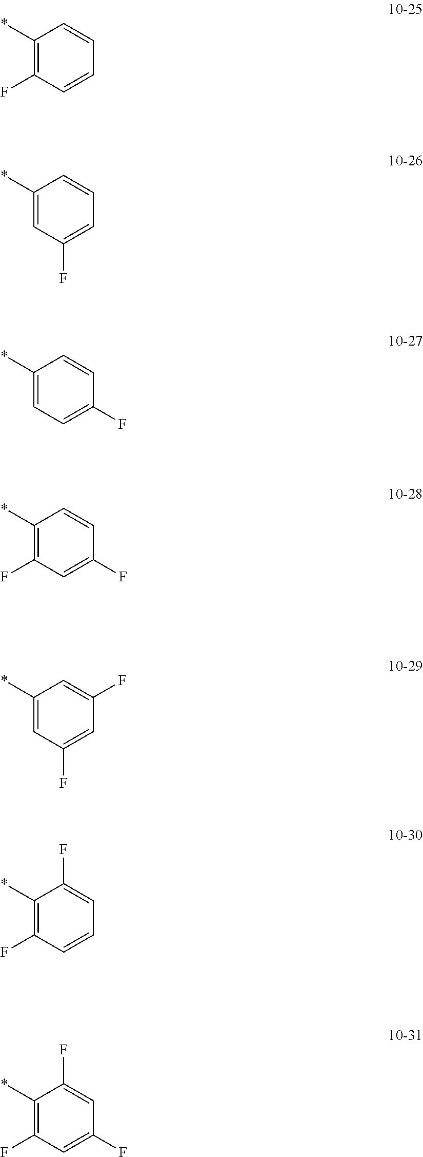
C1(*)=C(F)C=CC=C1.C1(*)=CC(F)=CC=C1.C1(*)=CC=C(F)C=C1.C1(*)=C(F)C=C(F)C=C1.C1(*)=CC(F)=CC(F)=C1.C1(*)=C(F)C=CC=C1F.C1(*)=C(F)C=C(F)C=C1F
